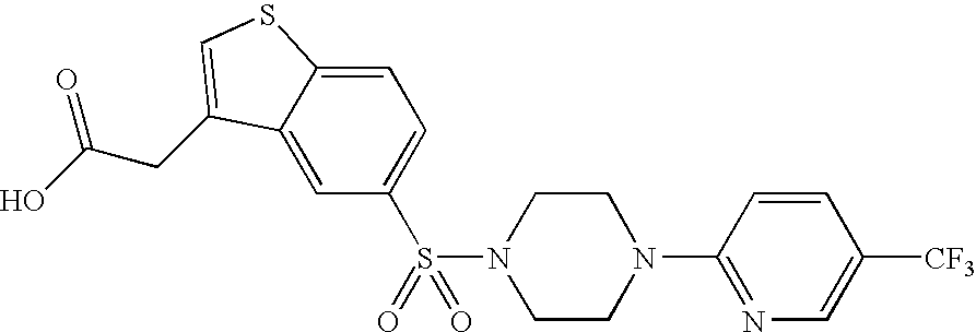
C1(S(N2CCN(C3=NC=C([CF3])C=C3)CC2)(=O)=O)=CC=C2C(=C1)C(CC(O)=O)=CS2
